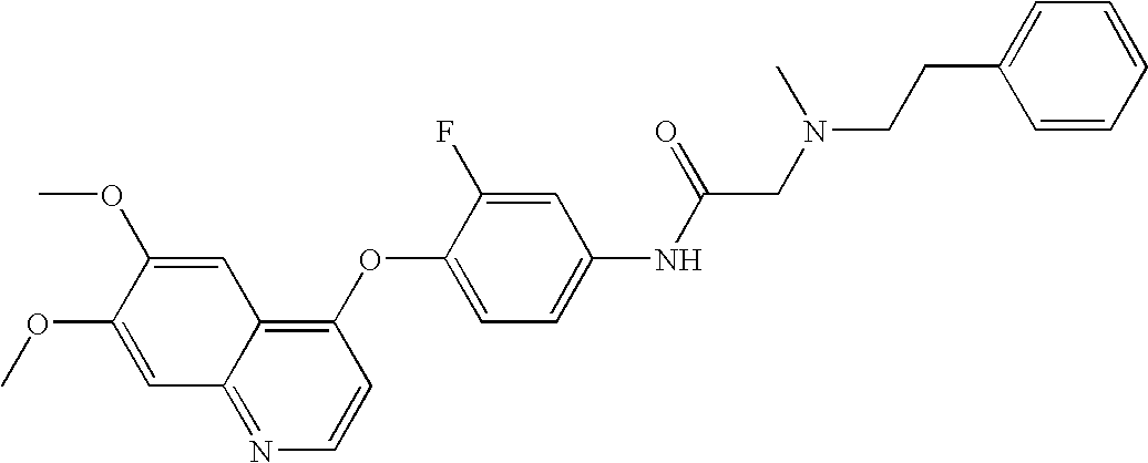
C1(OC2=CC=C(NC(=O)CN(CCC3=CC=CC=C3)C)C=C2F)=C2C(=NC=C1)C=C(OC)C(OC)=C2
